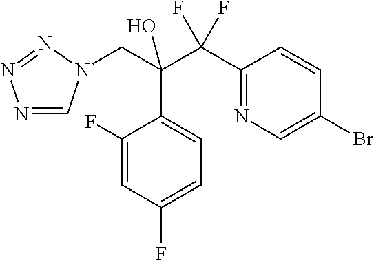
C1(F)=CC(F)=CC=C1C(C(C1=NC=C(Br)C=C1)(F)F)(CN1C=NN=N1)O
